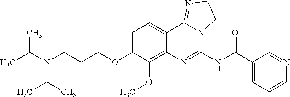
N(CCCOC1=CC=C2C(=C1OC)N=C(NC(C1=CC=CN=C1)=O)N1C2=NCC1)(C(C)C)C(C)C
